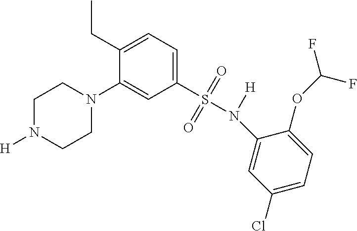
C1N([H])CCN(C2=CC(S(=O)(=O)N([H])C3=CC(Cl)=CC=C3OC(F)F)=CC=C2CC)C1
